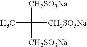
[CH2SO3Na]C([CH2SO3Na])(C)[CH2SO3Na]
